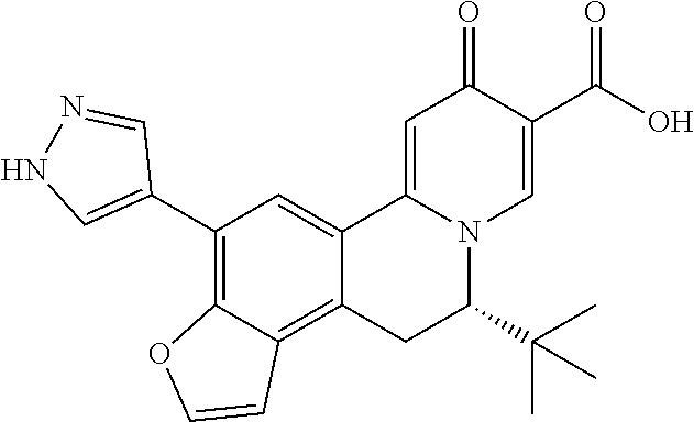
C12=CC(C3=CNN=C3)=C3C(=C1CC(C(C)(C)C)N1C2=CC(=O)C(C(O)=O)=C1)C=CO3
